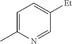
C1=C(C)N=CC([Et])=C1
